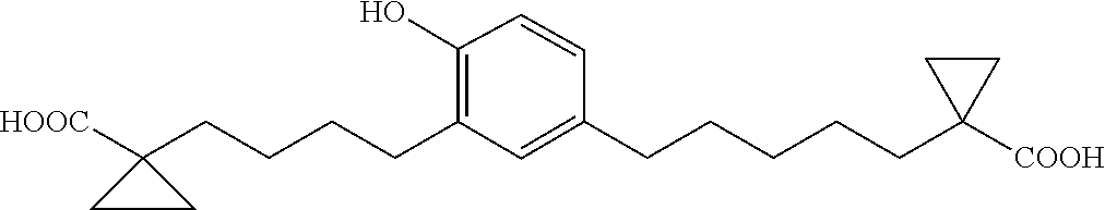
C1=CC(CCCCCC2([COOH])CC2)=CC(CCCCC2([HOOC])CC2)=C1O
